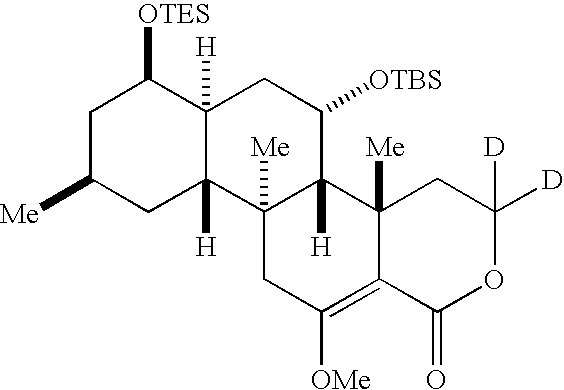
C1C([Me])CC2([H])C([H])(C1[OTES])CC([OTBS])C1([H])C2([Me])CC([OMe])=C2C1([Me])CC([D])([D])OC2=O
